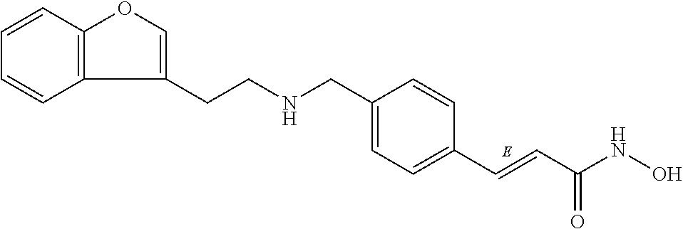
C(C1=CC=C(C=CC(NO)=O)C=C1)NCCC1=COC2=C1C=CC=C2
